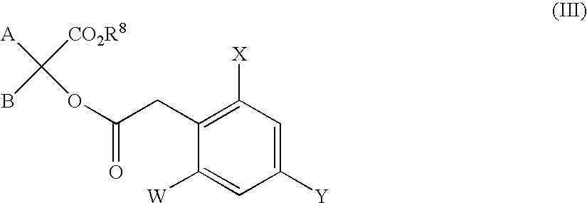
C1([X])=C(CC(=O)OC([A])([CO2R8])B)C([W])=CC([Y])=C1
